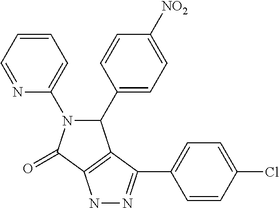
C1(=O)C2=C(C(C3=CC=C(Cl)C=C3)=NN2)C(C2=CC=C([NO2])C=C2)N1C1=CC=CC=N1
